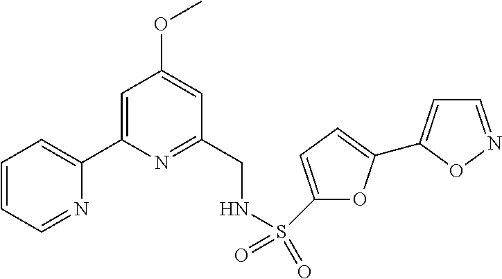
C1=CC=NC(C2=CC(OC)=CC(CNS(=O)(=O)C3=CC=C(C4=CC=NO4)O3)=N2)=C1
